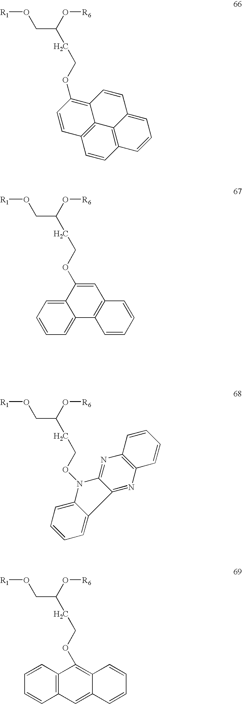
C1=CC2=C3C4=C1C=CC(OCCC(O[R6])CO[R1])=C4C=CC3=CC=C2.C12=CC=CC=C1C1=C(C=C2OCCC(O[R6])CO[R1])C=CC=C1.C12=CC=CC=C1C1=NC3=C(N=C1N2OCCC(O[R6])CO[R1])C=CC=C3.C12=C(C=CC=C1)C(OCCC(O[R6])CO[R1])=C1C(=C2)C=CC=C1
